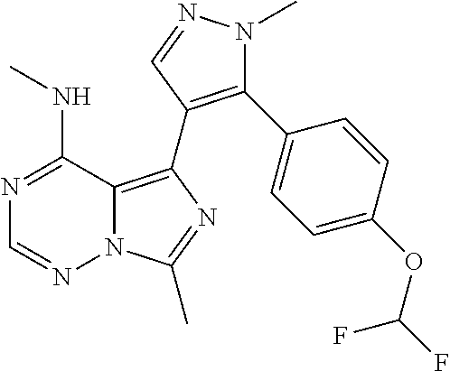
N12C(=C(C3=C(C4=CC=C(OC(F)F)C=C4)N(C)N=C3)N=C1C)C(NC)=NC=N2
